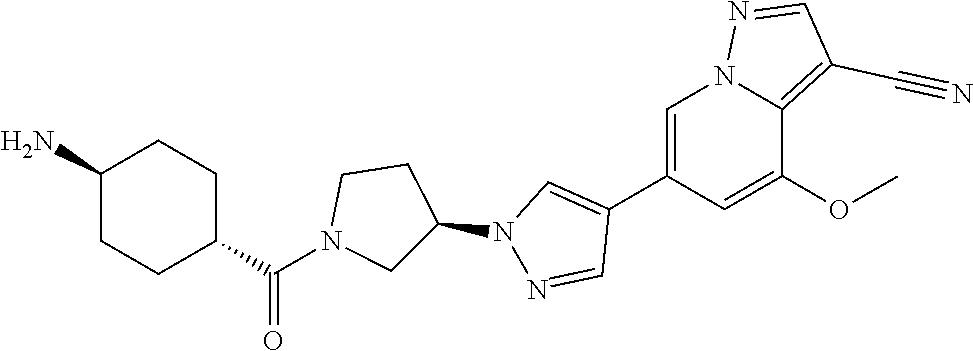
C1(C2=CN(C3CCN(C(C4CCC(N)CC4)=O)C3)N=C2)=CN2C(=C(C#N)C=N2)C(OC)=C1
